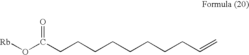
O(C(CCCCCCCCC=C)=O)[Rb]
